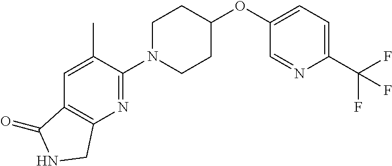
C1(C(F)(F)F)=CC=C(OC2CCN(C3=NC4=C(C=C3C)C(=O)NC4)CC2)C=N1
